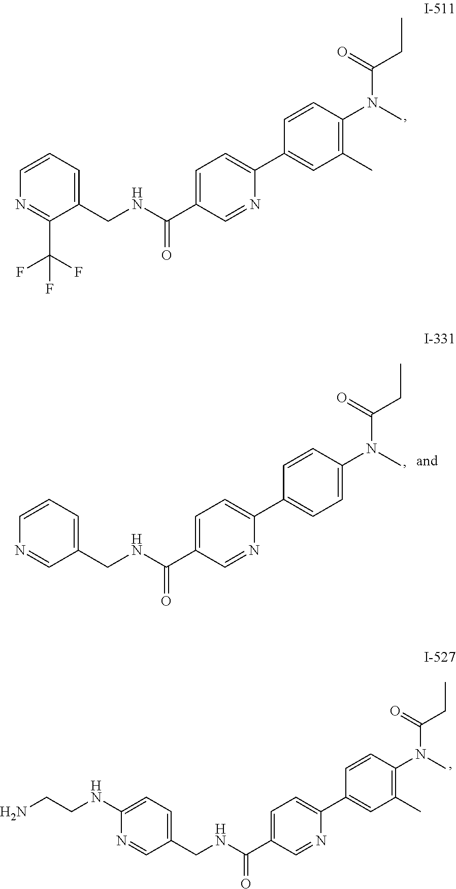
C1(CNC(C2=CC=C(C3=CC(C)=C(N(C)C(CC)=O)C=C3)N=C2)=O)=CC=CN=C1C(F)(F)F.C1(CNC(C2=CC=C(C3=CC=C(N(C)C(CC)=O)C=C3)N=C2)=O)=CC=CN=C1.C1(CNC(C2=CC=C(C3=CC(C)=C(N(C)C(CC)=O)C=C3)N=C2)=O)=CC=C(NCCN)N=C1
